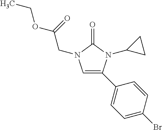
C1=C(C2=CC=C(Br)C=C2)N(C2CC2)C(=O)N1CC(=O)OCC
